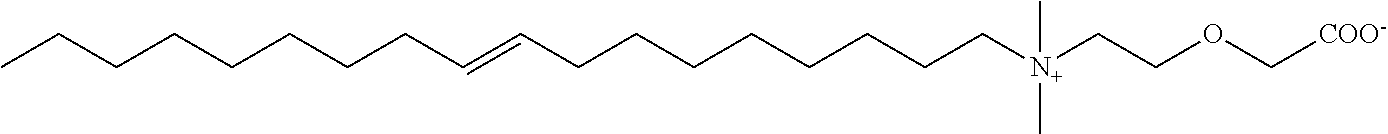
C(CCCCCCCC=CCCCCCCCC)[N+](C)(C)CCOC[COO-]
